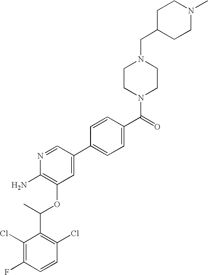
C1(Cl)=C(F)C=CC(Cl)=C1C(C)OC1=C(N)N=CC(C2=CC=C(C(=O)N3CCN(CC4CCN(C)CC4)CC3)C=C2)=C1
